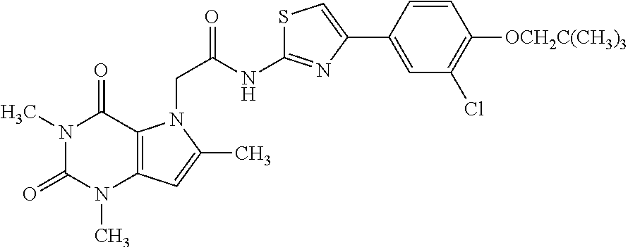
N1(C)C(=O)N(C)C2=C(C1=O)N(CC(NC1=NC(C3=CC(Cl)=C([OCH2C(CH3)3])C=C3)=CS1)=O)C(C)=C2
